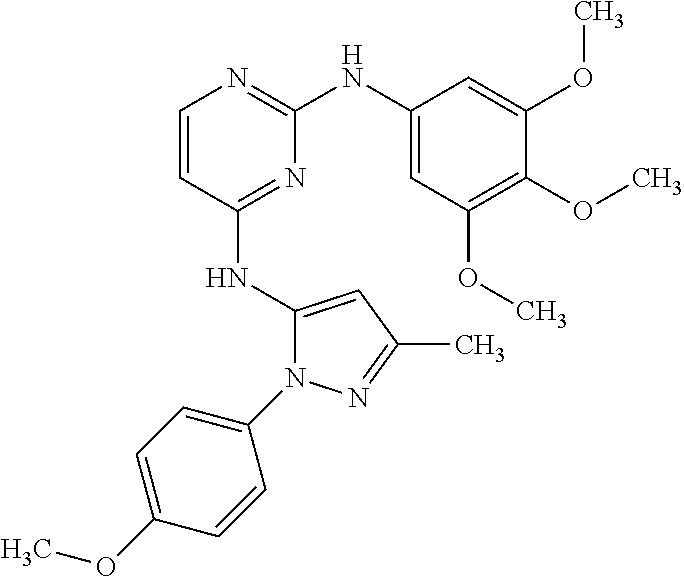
C1=CC(NC2=CC(C)=NN2C2=CC=C(OC)C=C2)=NC(NC2=CC(OC)=C(OC)C(OC)=C2)=N1
